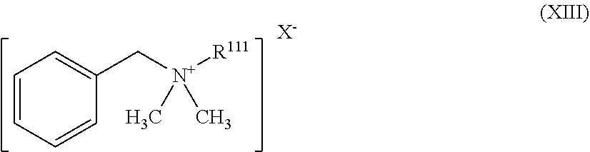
C1=CC=CC(C[N+]([R111])(C)C)=C1.[X-]
